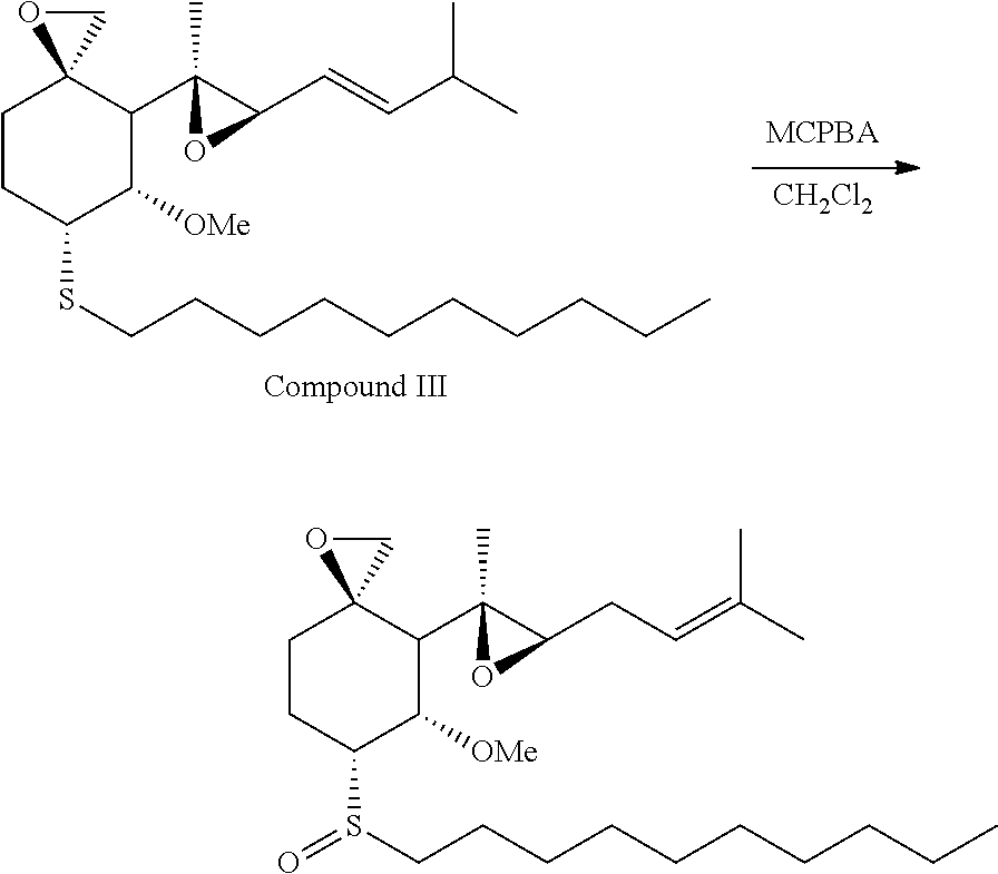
C1CC(SCCCCCCCCCC)C([OMe])C(C2(C)C(C=CC(C)C)O2)C12CO2.[CH2Cl2].C1CC(S(CCCCCCCCCC)=O)C([OMe])C(C2(C)C(CC=C(C)C)O2)C12CO2
